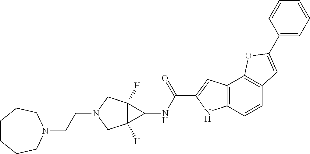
C1CCCN(CCN2CC3([H])C([H])(C2)C3NC(C2=CC3=C(N2)C=CC2=C3OC(C3=CC=CC=C3)=C2)=O)CC1
